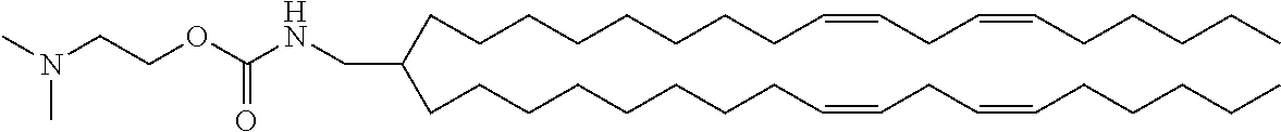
C(CCCCCCC=CCC=CCCCCC)CC(CCCCCCCCC=CCC=CCCCCC)CNC(OCCN(C)C)=O
